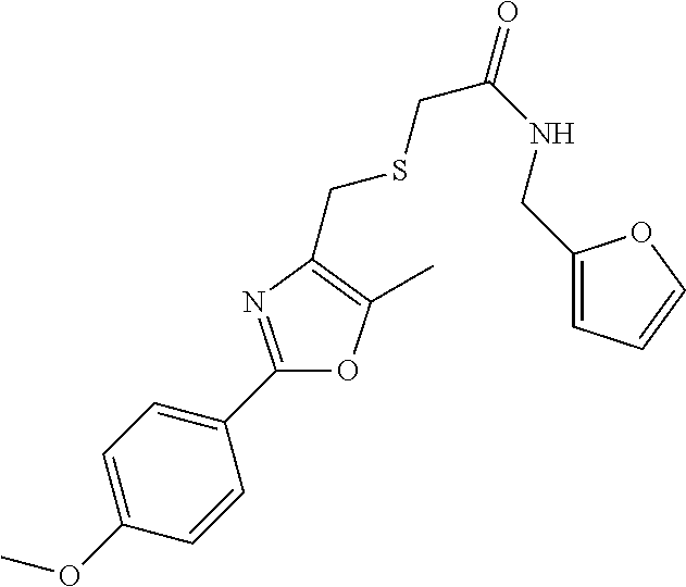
C1(OC)=CC=C(C2=NC(CSCC(=O)NCC3=CC=CO3)=C(C)O2)C=C1
